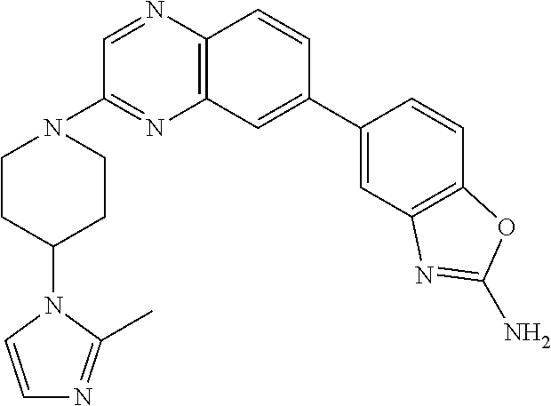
C12=C(C=C(C3=CC4=C(C=C3)OC(N)=N4)C=C1)N=C(N1CCC(N3C=CN=C3C)CC1)C=N2
